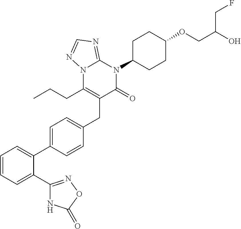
C1=C(C2=CC=CC=C2C2=NOC(=O)N2)C=CC(CC2=C(CCC)N3C(=NC=N3)N(C3CCC(OCC(O)CF)CC3)C2=O)=C1
